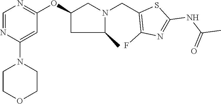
C1=NC(N2CCOCC2)=CC(OC2CC(C)N(CC3=C(F)N=C(NC(C)=O)S3)C2)=N1
